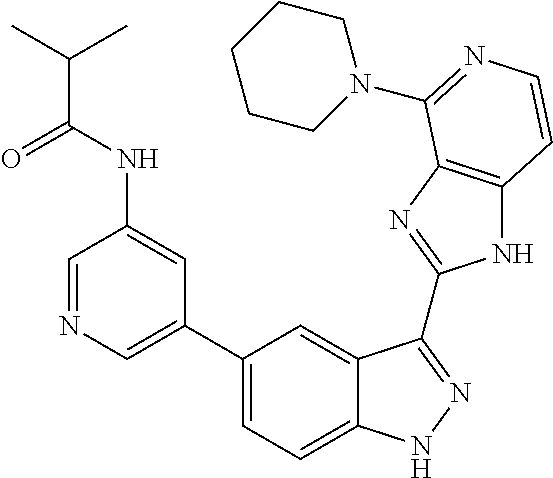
C1(C2=CN=CC(NC(=O)C(C)C)=C2)=CC=C2C(=C1)C(C1=NC3=C(N1)C=CN=C3N1CCCCC1)=NN2
